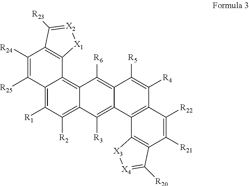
C12=C([R1])C([R2])=C3C(=C1C1=C(C([R24])=C2[R25])C([R23])=[X2][X1]1)C([R6])=C1C(=C3[R3])C2=C(C([R4])=C1[R5])C([R22])=C([R21])C1=C2[X3][X4]=C1[R20]
